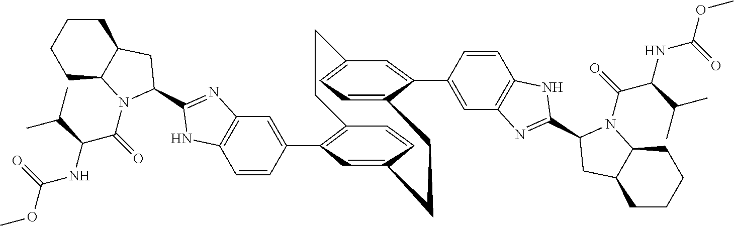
C12=C(C3=CC4=C(C=C3)NC(C3N(C(=O)C(NC(OC)=O)C(C)C)C5CCCCC5C3)=N4)C=C(C=C1)CCC1=CC=C(C=C1C1=CC3=C(C=C1)NC(C1N(C(=O)C(NC(OC)=O)C(C)C)C4CCCCC4C1)=N3)CC2
